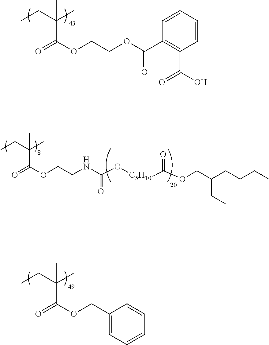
C1=CC(C(OCCOC(=O)C(CC)(C)C)=O)=C(C(O)=O)C=C1.C1(COC(=O)C(CC)(C)C)=CC=CC=C1.O(C(NCCOC(=O)C(CC)(C)C)=O)[C5H10]C(OCC(CC)CCCC)=O
